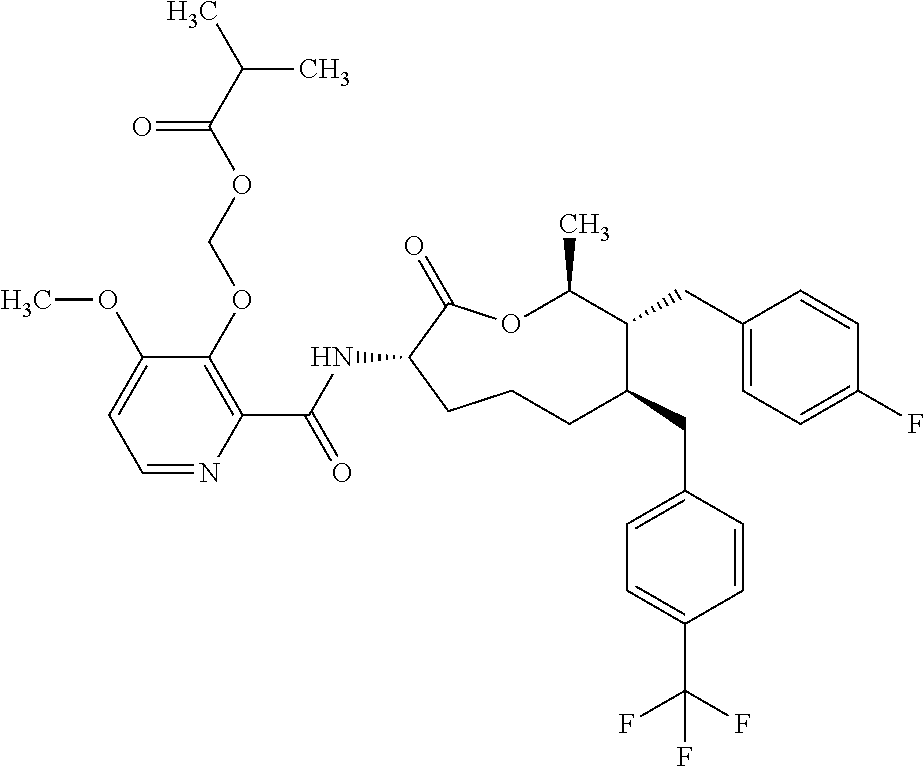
C1CC(NC(C2=C(OCOC(C(C)C)=O)C(OC)=CC=N2)=O)C(=O)OC(C)C(CC2=CC=C(F)C=C2)C(CC2=CC=C(C(F)(F)F)C=C2)C1
